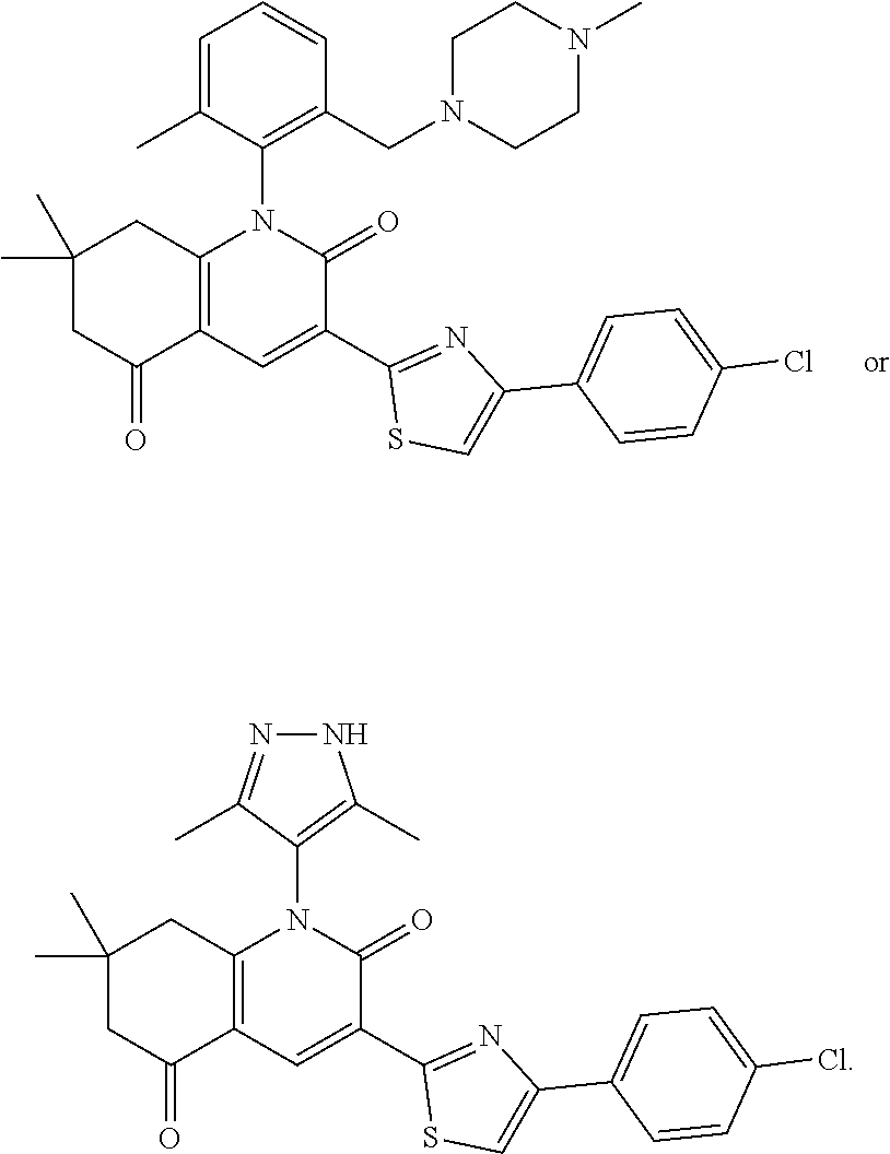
C12=C(N(C3=C(CN4CCN(C)CC4)C=CC=C3C)C(=O)C(C3=NC(C4=CC=C(Cl)C=C4)=CS3)=C1)CC(C)(C)CC2=O.C12=C(N(C3=C(C)NN=C3C)C(=O)C(C3=NC(C4=CC=C(Cl)C=C4)=CS3)=C1)CC(C)(C)CC2=O
